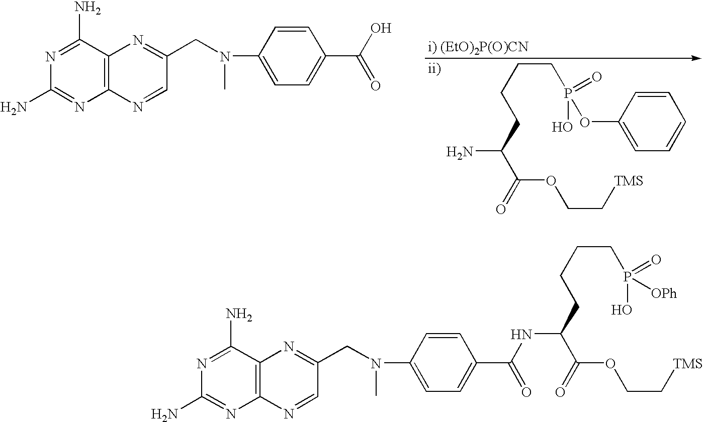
C12=C(C(N)=NC(N)=N1)N=C(CN(C1=CC=C(C(=O)O)C=C1)C)C=N2.[i) (EtO)2P(O)CN].[ii)].C(CP(O)(=O)OC1=CC=CC=C1)CCC(C(=O)OCC[TMS])N.C12=C(C(N)=NC(N)=N1)N=C(CN(C1=CC=C(C(=O)NC(CCCCP(O)(=O)[OPh])C(=O)OCC[TMS])C=C1)C)C=N2
